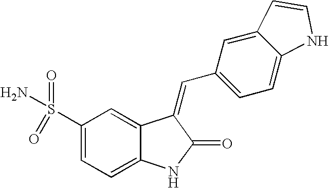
C1(S(=O)(=O)N)=CC=C2C(=C1)C(=CC1=CC=C3C(=C1)C=CN3)C(=O)N2
